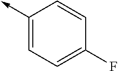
C1(->C)=CC=C(F)C=C1
